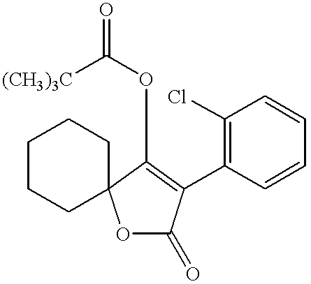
C1CCC2(CC1)C(OC(=O)[(CH3)3C])=C(C1=C(Cl)C=CC=C1)C(=O)O2
